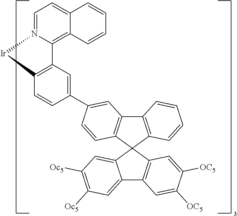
C1=N2C(=C3C(=C1)C=CC=C3)C1=C(C=CC(C3=CC4=C(C5(C6=C4C=CC=C6)C4=CC([Oc5])=C([Oc5])C=C4C4=C5C=C([OC5])C([OC5])=C4)C=C3)=C1)[Ir]2
